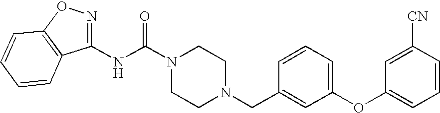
N(C(N1CCN(CC2=CC(OC3=CC=CC([CN])=C3)=CC=C2)CC1)=O)C1=NOC2=C1C=CC=C2
